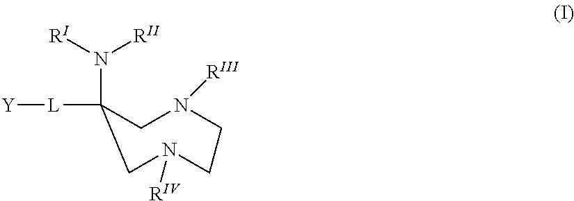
[Y][L]C1(N([RI])[RII])CN([RIII])CCN([RIV])C1
